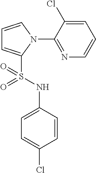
C1=CN(C2=NC=CC=C2Cl)C(S(NC2=CC=C(Cl)C=C2)(=O)=O)=C1
